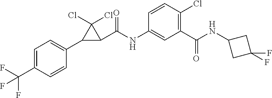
C1=C(C(F)(F)F)C=CC(C2C(C(NC3=CC(C(NC4CC(F)(F)C4)=O)=C(Cl)C=C3)=O)C2(Cl)Cl)=C1
